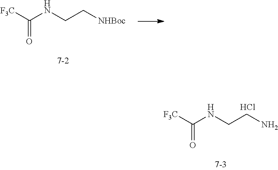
N(CC[NHBoc])C([F3C])=O.N(CCN)C([F3C])=O.Cl
